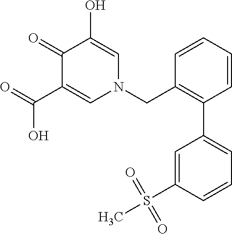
O=C(C1=CN(CC2=C(C3=CC=CC(S(C)(=O)=O)=C3)C=CC=C2)C=C(O)C1=O)O
